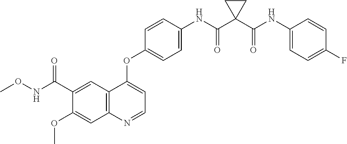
C12=C(N=CC=C1OC1=CC=C(NC(C3(C(NC4=CC=C(F)C=C4)=O)CC3)=O)C=C1)C=C(OC)C(C(=O)NOC)=C2
